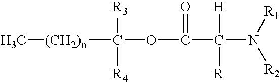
[(CH2)n](C([R3])([R4])OC(=O)C([H])([R])N([R1])[R2])C
